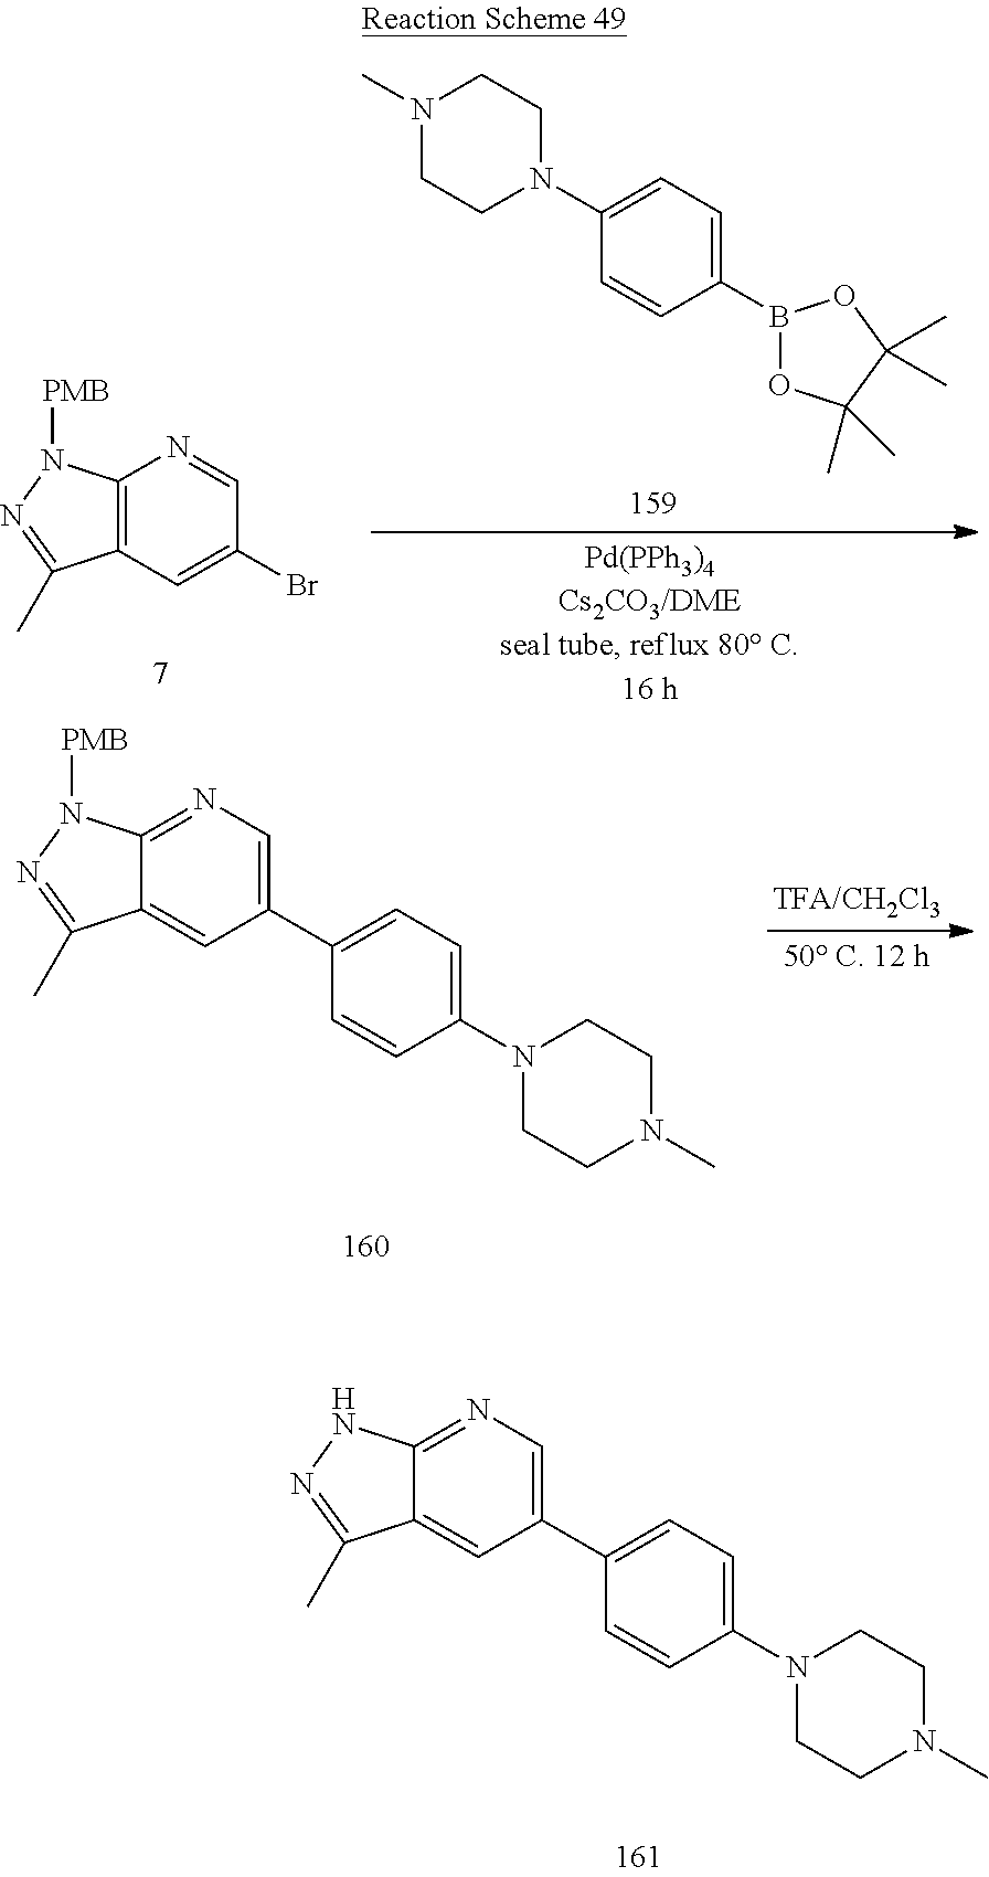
C12=NC=C(C3=CC=C(N4CCN(C)CC4)C=C3)C=C1C(C)=NN2.C12=C(C=C(Br)C=N1)C(C)=NN2[PMB].C1=C(B2OC(C)(C)C(C)(C)O2)C=CC(N2CCN(C)CC2)=C1.C12=NC=C(C3=CC=C(N4CCN(C)CC4)C=C3)C=C1C(C)=NN2[PMB]
